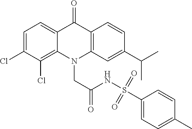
C12=CC=C(Cl)C(Cl)=C1N(CC(=O)NS(C1=CC=C(C)C=C1)(=O)=O)C1=C(C2=O)C=CC(C(C)C)=C1
